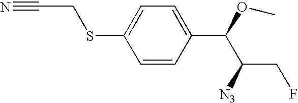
C1(SCC#N)=CC=C(C(OC)C(CF)[N3])C=C1
